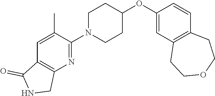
C1=C(C)C(N2CCC(OC3=CC4=C(C=C3)CCOCC4)CC2)=NC2=C1C(=O)NC2
